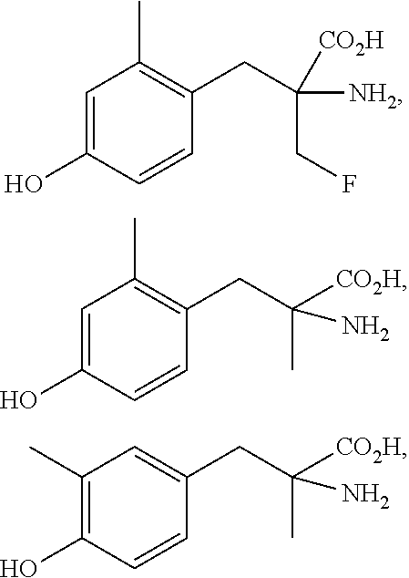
C1=C(O)C=CC(CC([CO2H])(CF)[NH2])=C1C.C1=C(O)C=CC(CC([CO2H])(C)N)=C1C.C1(C)=C(O)C=CC(CC([CO2H])(C)N)=C1
